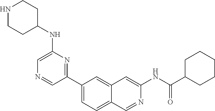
C1(C2=NC(NC3CCNCC3)=CN=C2)=CC=C2C(=C1)C=C(NC(=O)C1CCCCC1)N=C2
